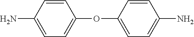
C1=C(N)C=CC(OC2=CC=C(N)C=C2)=C1
